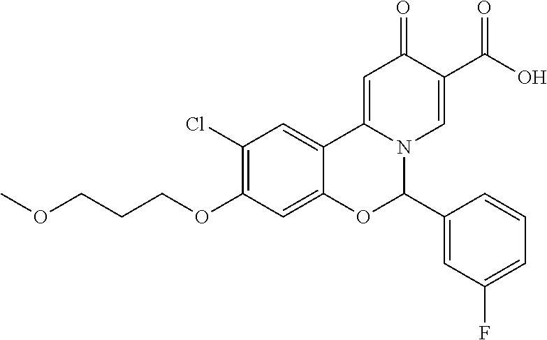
C1(Cl)=C(OCCCOC)C=C2C(=C1)C1=CC(=O)C(C(O)=O)=CN1C(C1=CC(F)=CC=C1)O2
